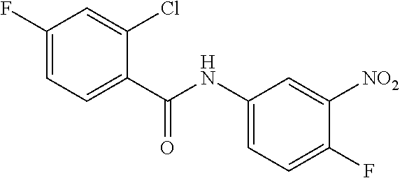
C1(F)=CC=C(C(NC2=CC=C(F)C([NO2])=C2)=O)C(Cl)=C1
